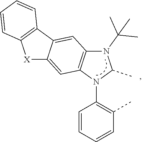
N1(C(C)(C)C)C2=C(N(C3=C(C)C=CC=C3)C1C)C=C1C(=C2)C2=C([X]1)C=CC=C2
